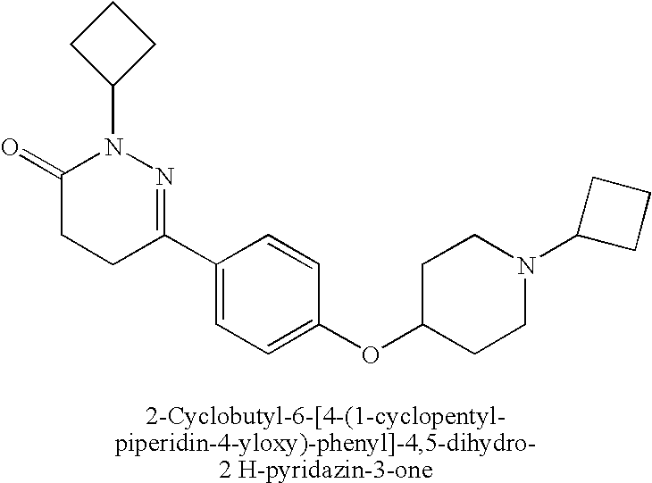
C1(=O)CCC(C2=CC=C(OC3CCN(C4CCC4)CC3)C=C2)=NN1C1CCC1
